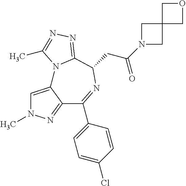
C1=C2C(=NN1C)C(C1=CC=C(Cl)C=C1)=NC(CC(N1CC3(C1)COC3)=O)C1=NN=C(C)N21
